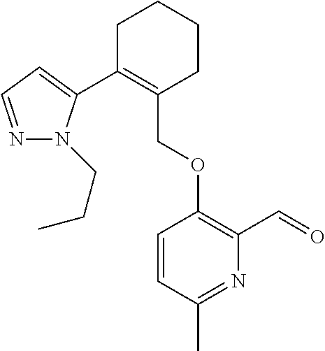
C1C(C2=CC=NN2CCC)=C(COC2=C(C=O)N=C(C)C=C2)CCC1
